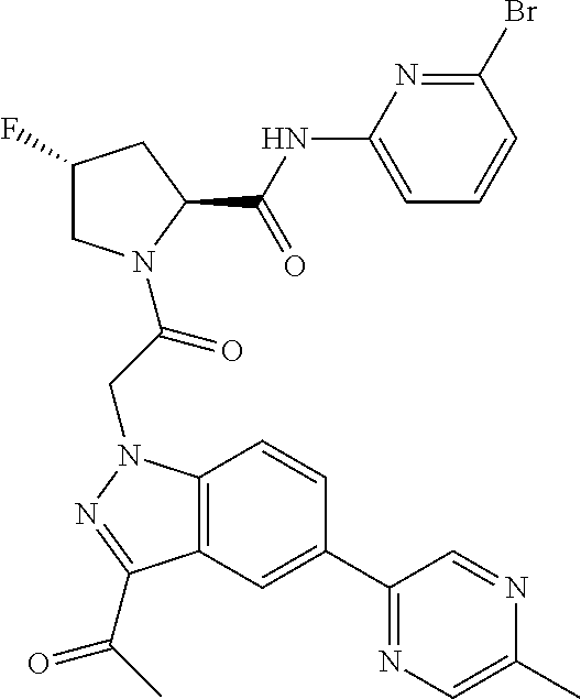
C1(NC(C2CC(F)CN2C(CN2C3=C(C(C(C)=O)=N2)C=C(C2=NC=C(C)N=C2)C=C3)=O)=O)=CC=CC(Br)=N1
